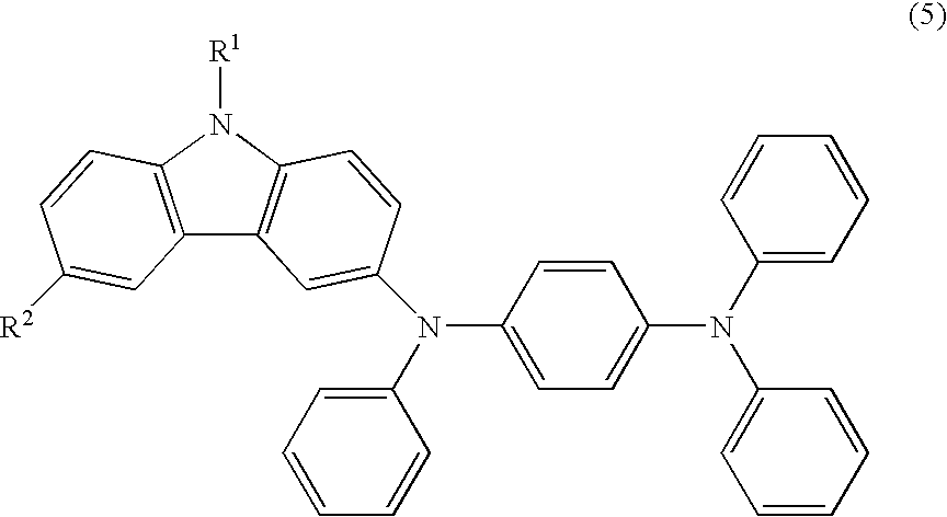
C1(N(C2=CC=CC=C2)C2=CC3=C(N([R1])C4=C3C=C([R2])C=C4)C=C2)=CC=C(N(C2=CC=CC=C2)C2=CC=CC=C2)C=C1
